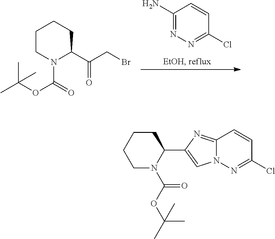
C1(N)=NN=C(Cl)C=C1.CC(OC(=O)N1C(C(CBr)=O)CCCC1)(C)C.C1CCCN(C(OC(C)(C)C)=O)C1C1=CN2C(=N1)C=CC(Cl)=N2
